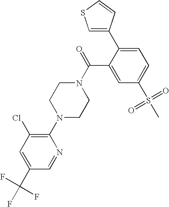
FC(F)(C1=CC(Cl)=C(N2CCN(C(C3=CC(S(C)(=O)=O)=CC=C3C3=CSC=C3)=O)CC2)N=C1)F
